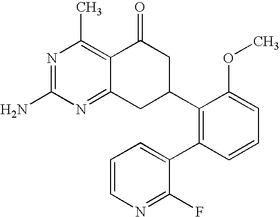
N1=C(N)N=C2C(=C1C)C(=O)CC(C1=C(C3=CC=CN=C3F)C=CC=C1OC)C2
